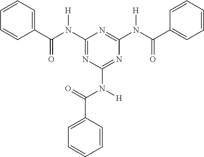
C1(C(N([H])C2=NC(N(C(=O)C3=CC=CC=C3)[H])=NC(N(C(=O)C3=CC=CC=C3)[H])=N2)=O)=CC=CC=C1
